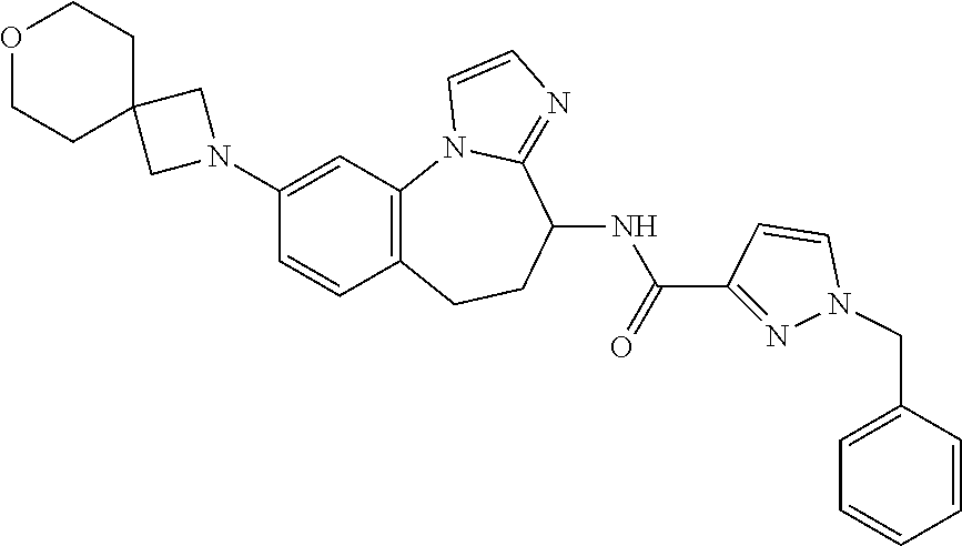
C12=C(CCC(NC(=O)C3=NN(CC4=CC=CC=C4)C=C3)C3=NC=CN13)C=CC(N1CC3(C1)CCOCC3)=C2
